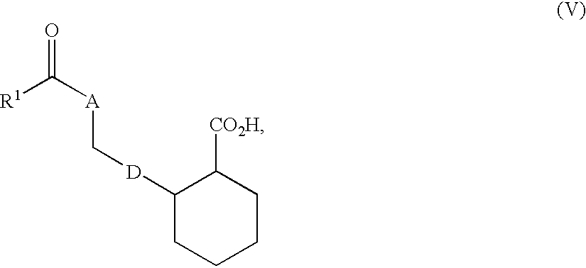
C1([D]C[A]C(=O)[R1])CCCCC1[CO2H]
